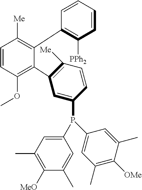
C1=CC(OC)=C(C2=C([Me])C=CC(P(C3=CC(C)=C([MeO])C(C)=C3)C3=CC(C)=C([OMe])C(C)=C3)=C2)C(C2=C([PPh2])C=CC=C2)=C1[Me]
